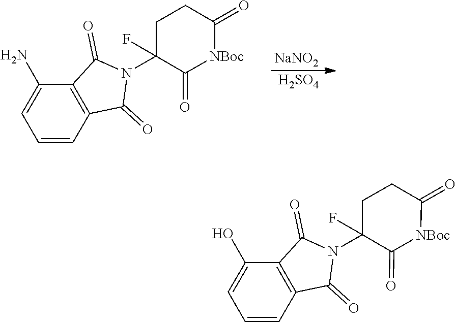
C1=C(N)C2=C(C=C1)C(=O)N(C1(F)C(=O)[NBoc]C(=O)CC1)C2=O.[NaNO2].[H2SO4].C1=C(O)C2=C(C=C1)C(=O)N(C1(F)C(=O)[NBoc]C(=O)CC1)C2=O
